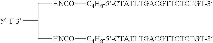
[HNCO]([C4H8-5-CTATLTGACGTTCTCTGT-3])CC([5-T-3])C[HNCO][C4H8-5-CTATLTGACGTTCTCTGT-3]
